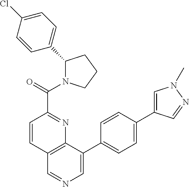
C1=CC(C(=O)N2C(C3=CC=C(Cl)C=C3)CCC2)=NC2=C1C=NC=C2C1=CC=C(C2=CN(C)N=C2)C=C1
